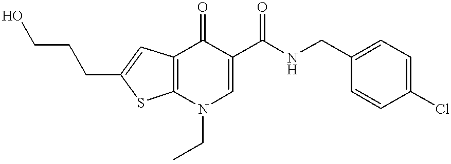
C12=C(N(CC)C=C(C(NCC3=CC=C(Cl)C=C3)=O)C1=O)SC(CCCO)=C2
